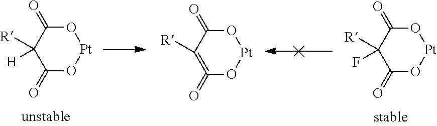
O1C(=O)C([R])(F)C(=O)O[Pt]1.O1C(=O)C([R])([H])C(=O)O[Pt]1.O1C(=O)C([R])=C(=O)O[Pt]1
